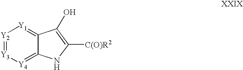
[Y4]1=C2C(=[Y1][Y2]=[Y3]1)C(O)=C([C(O)R2])N2
